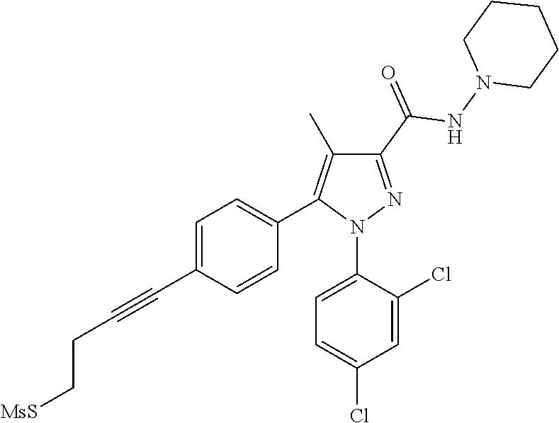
C1=C(C#CCC[MsS])C=CC(C2=C(C)C(C(=O)NN3CCCCC3)=NN2C2=CC=C(Cl)C=C2Cl)=C1
